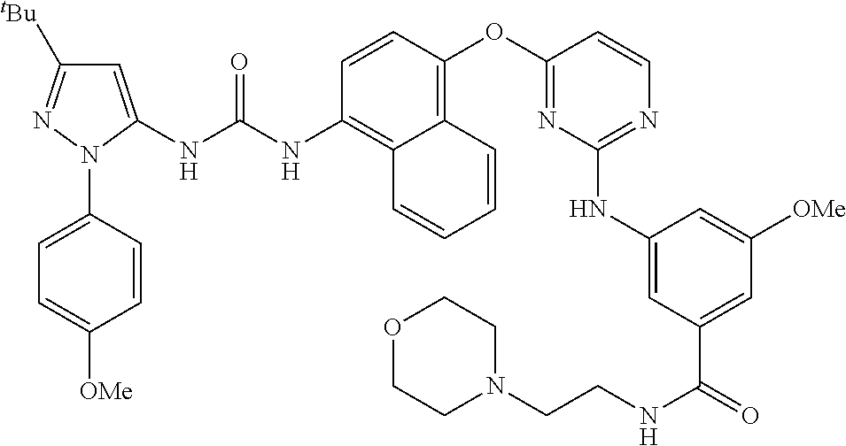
C1=CC(OC2=NC(NC3=CC(C(=O)NCCN4CCOCC4)=CC([OMe])=C3)=NC=C2)=C2C(=C1NC(NC1=CC([tBu])=NN1C1=CC=C([OMe])C=C1)=O)C=CC=C2
